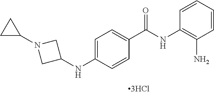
C1=CC=CC(N)=C1NC(C1=CC=C(NC2CN(C3CC3)C2)C=C1)=O
